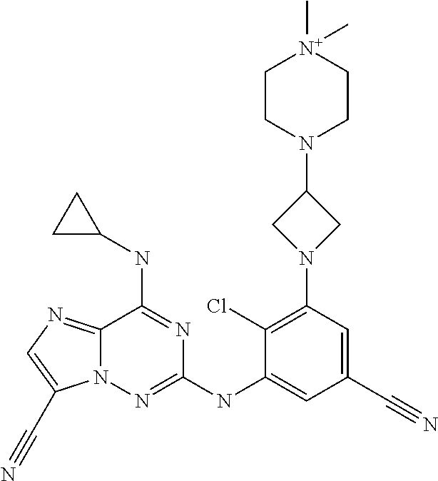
C12=NC=C(C#N)N1N=C(NC1=CC(C#N)=CC(N3CC(N4CC[N+](C)(C)CC4)C3)=C1Cl)N=C2NC1CC1
